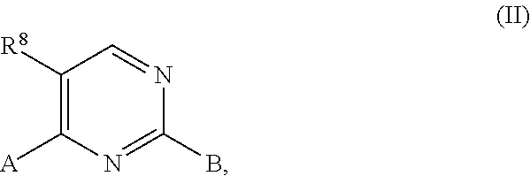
C1([R8])=C([A])N=C(B)N=C1
